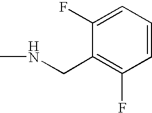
C1=C(F)C(CNC)=C(F)C=C1
